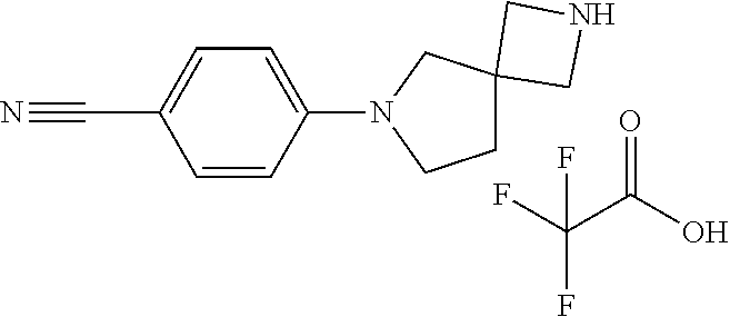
C1(C#N)=CC=C(N2CCC3(C2)CNC3)C=C1.C(F)(F)(C(O)=O)F
